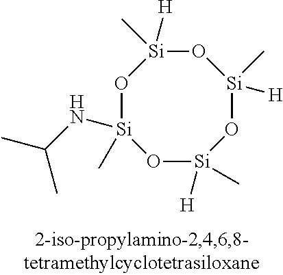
O1[Si](C)(NC(C)C)O[Si]([H])(C)O[Si](C)([H])O[Si]1([H])C
